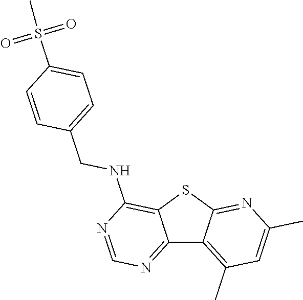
C12=NC=NC(NCC3=CC=C(S(C)(=O)=O)C=C3)=C1SC1=NC(C)=CC(C)=C21
